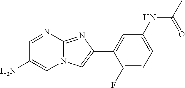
C1=NC2=NC(C3=CC(NC(C)=O)=CC=C3F)=CN2C=C1N
